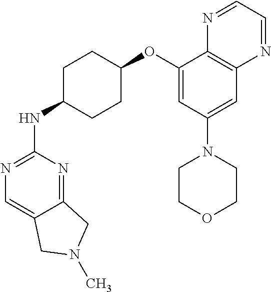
C1(OC2CCC(NC3=NC=C4C(=N3)CN(C)C4)CC2)=CC(N2CCOCC2)=CC2=C1N=CC=N2
